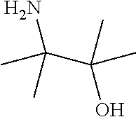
NC(C)(C(O)(C)C)C
